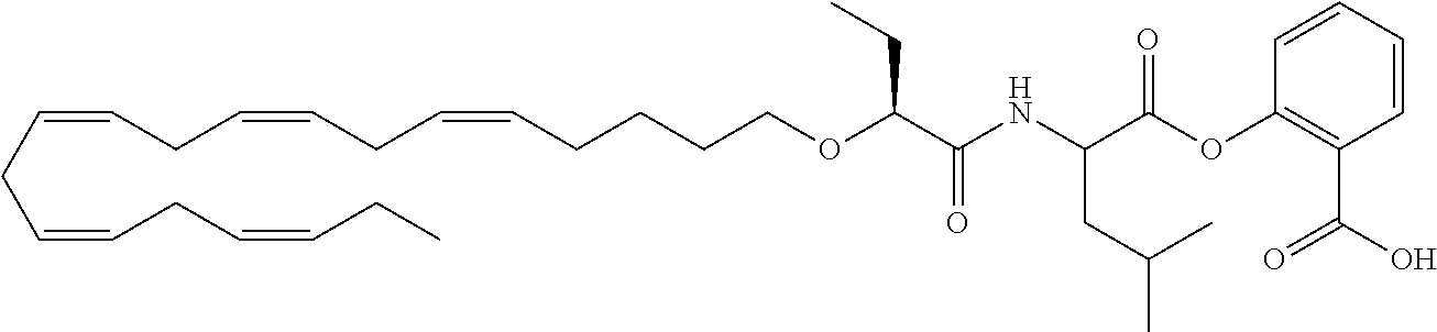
C(CC=CCC=CCC=CCCCCOC(C(=O)NC(C(OC1=C(C(O)=O)C=CC=C1)=O)CC(C)C)CC)=CCC=CCC
